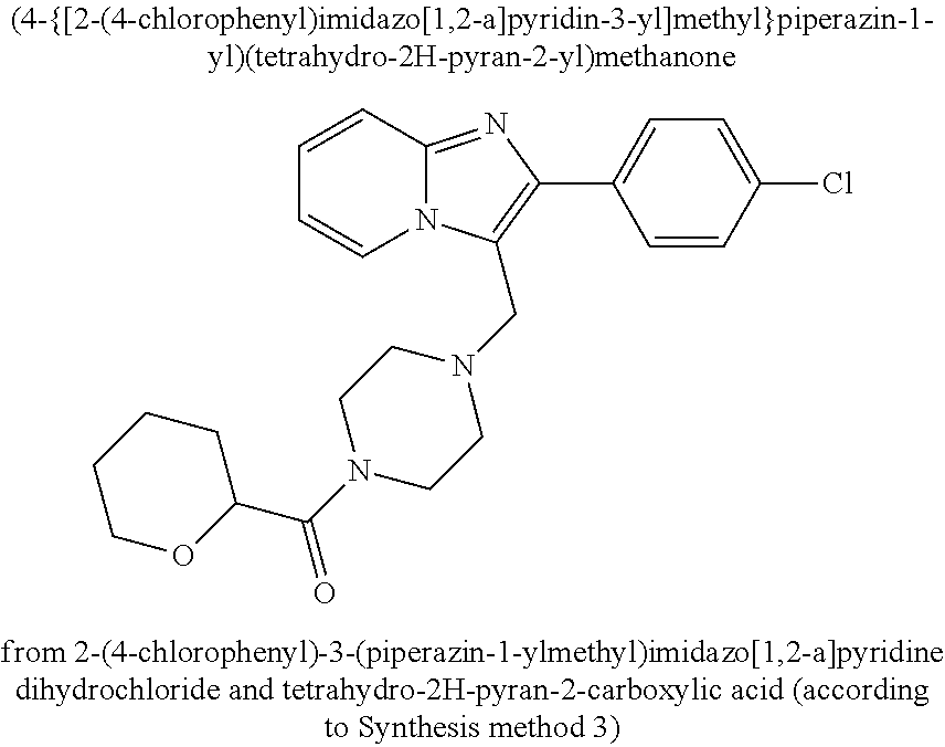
C1=CC2=NC(C3=CC=C(Cl)C=C3)=C(CN3CCN(C(C4CCCCO4)=O)CC3)N2C=C1
